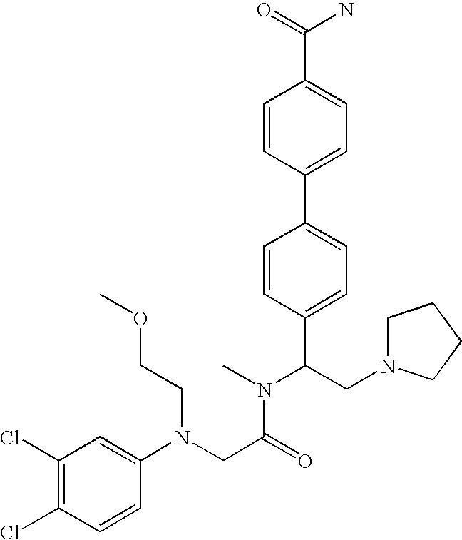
C(C(N(C)C(CN1CCCC1)C1=CC=C(C2=CC=C(C(=O)N)C=C2)C=C1)=O)N(C1=CC(Cl)=C(Cl)C=C1)CCOC
